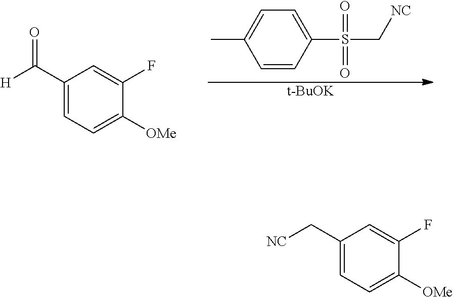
C1=C(C)C=CC(S(C[NC])(=O)=O)=C1.[t-BuOK].C1(C([H])=O)=CC=C([OMe])C(F)=C1.C1(C[NC])=CC=C([OMe])C(F)=C1
